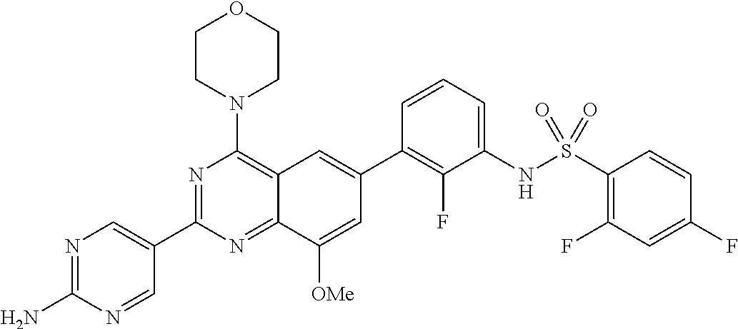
N1=C(N)N=CC(C2=NC(N3CCOCC3)=C3C(=N2)C([OMe])=CC(C2=C(F)C(NS(=O)(=O)C4=C(F)C=C(F)C=C4)=CC=C2)=C3)=C1
